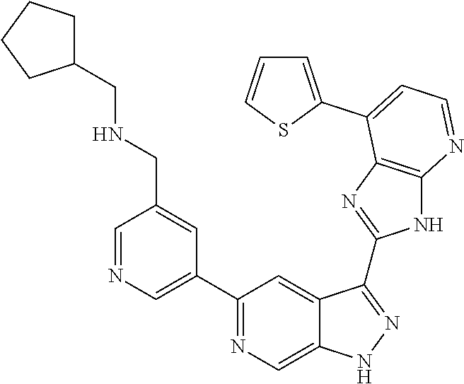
C1=NC=C(C2=NC=C3C(=C2)C(C2=NC4=C(N2)N=CC=C4C2=CC=CS2)=NN3)C=C1CNCC1CCCC1
